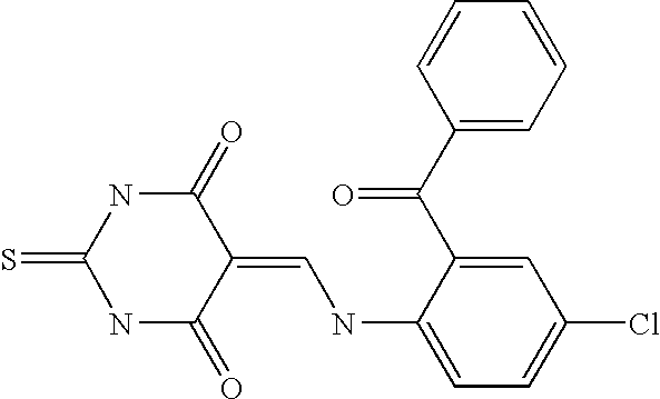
S=C1NC(=O)C(=CNC2=CC=C(Cl)C=C2C(=O)C2=CC=CC=C2)C(=O)N1
